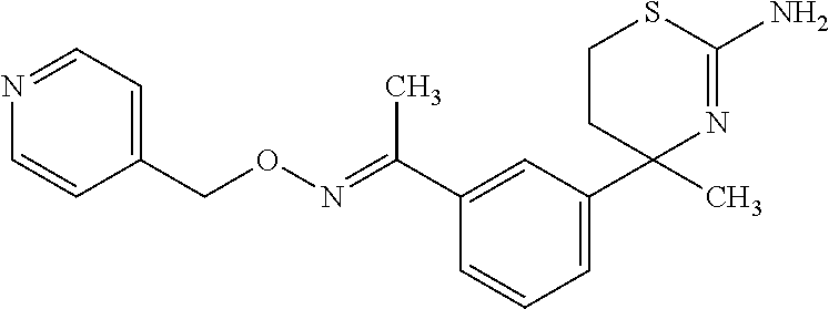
C1(C(=NOCC2=CC=NC=C2)C)=CC(C2(C)N=C(N)SCC2)=CC=C1
